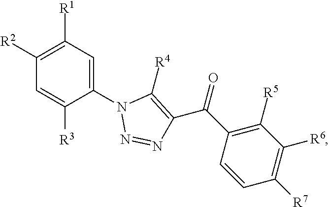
C1=C([R3])C(N2N=NC(C(C3=C([R5])C([R6])=C([R7])C=C3)=O)=C2[R4])=CC([R1])=C1[R2]
